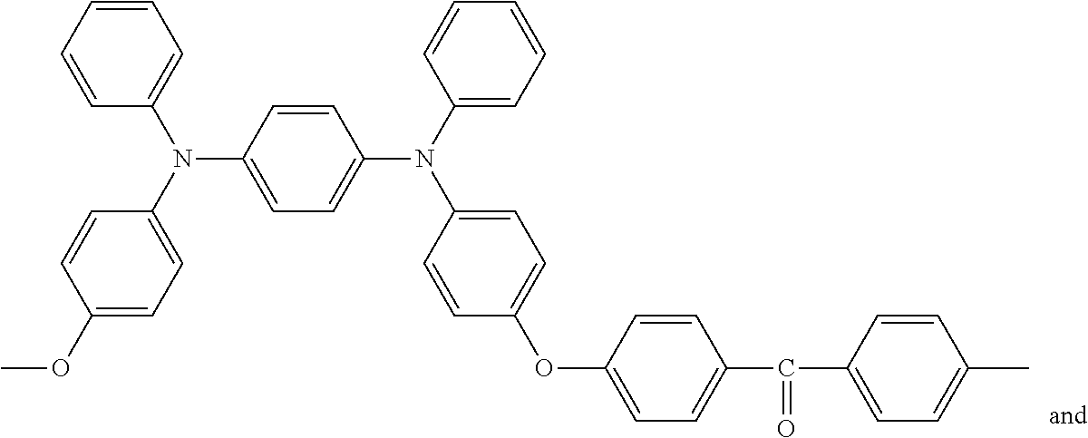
C1(OC)=CC=C(N(C2=CC=CC=C2)C2=CC=C(N(C3=CC=CC=C3)C3=CC=C(OC4=CC=C(C(=O)C5=CC=C(C)C=C5)C=C4)C=C3)C=C2)C=C1
